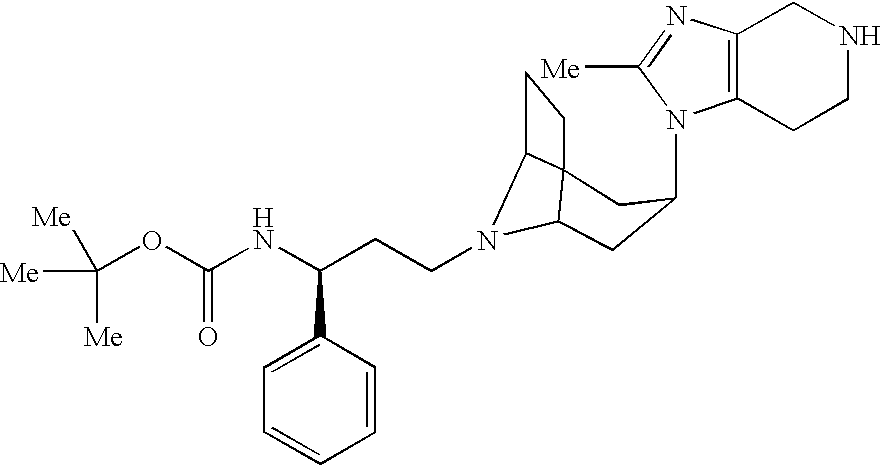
N1(C2CC3N(CCC(NC(OC([Me])([Me])[Me])=O)C4=CC=CC=C4)C4C3(CC4)C2)C2=C(N=C1[Me])CNCC2
